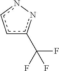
c1c(C(F)(F)F)n-nc1
